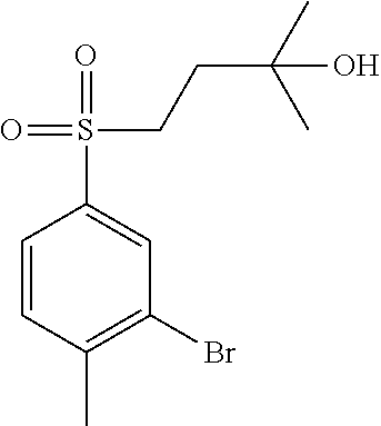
C1=CC(C)=C(Br)C=C1S(=O)(CCC(C)(O)C)=O
